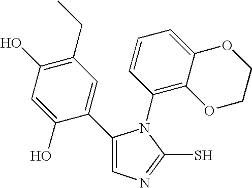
C1(C2=CC(CC)=C(O)C=C2O)=CN=C(S)N1C1=C2C(=CC=C1)OCCO2
